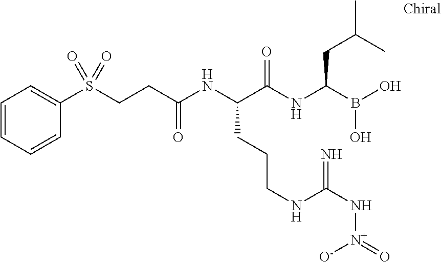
C(C(NC(C(NC(B(O)O)CC(C)C)=O)CCCNC(N[N+](=O)[O-])=N)=O)CS(C1=CC=CC=C1)(=O)=O
